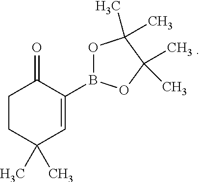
O1B(C2=CC(C)(C)CCC2=O)OC(C)(C)C1(C)C
